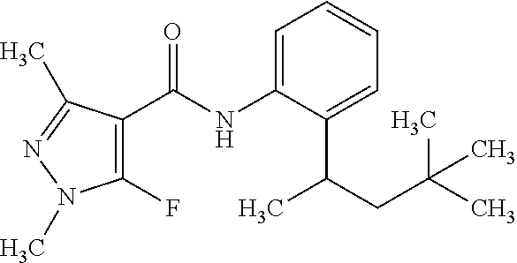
C1=C(NC(=O)C2=C(F)N(C)N=C2C)C(C(CC(C)(C)C)C)=CC=C1
